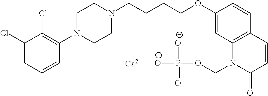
C1(Cl)=CC=CC(N2CCN(CCCCOC3=CC4=C(C=C3)C=CC(=O)N4COP([O-])(=O)[O-])CC2)=C1Cl.[Ca]
